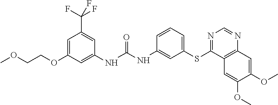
C1=C(OCCOC)C=C(NC(NC2=CC(SC3=NC=NC4=C3C=C(OC)C(OC)=C4)=CC=C2)=O)C=C1C(F)(F)F
